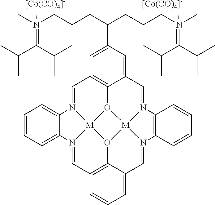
[[Co(CO)4]-].C1=N2[M]34O5C6=C1C=C(C(CCCN(=C(C(C)C)C(C)C)C)CCCN(=C(C(C)C)C(C)C)C)C=C6C=N1[M]56O3C3=C(C=N4C4=CC=CC=C24)C=CC=C3C=N6C2=C1C=CC=C2.[[Co(CO)4]-]
